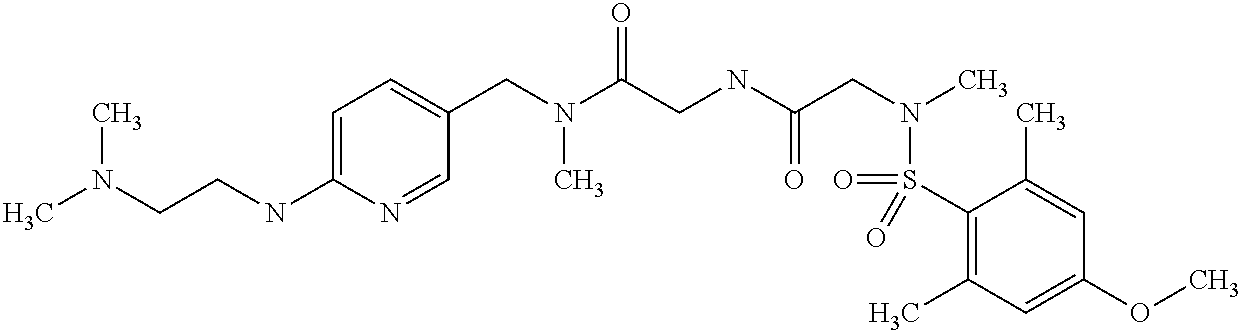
C1(CN(C(CNC(CN(C)S(C2=C(C)C=C(OC)C=C2C)(=O)=O)=O)=O)C)=CC=C(NCCN(C)C)N=C1
